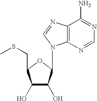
C12=C(N=CN=C1N)N(C1C(O)C(O)C(CSC)O1)C=N2
